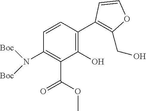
[Boc]N(C1=C(C(OC)=O)C(O)=C(C2=C(CO)OC=C2)C=C1)[Boc]
